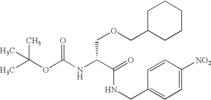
CC(OC(NC(C(NCC1=CC=C([NO2])C=C1)=O)COCC1CCCCC1)=O)(C)C
